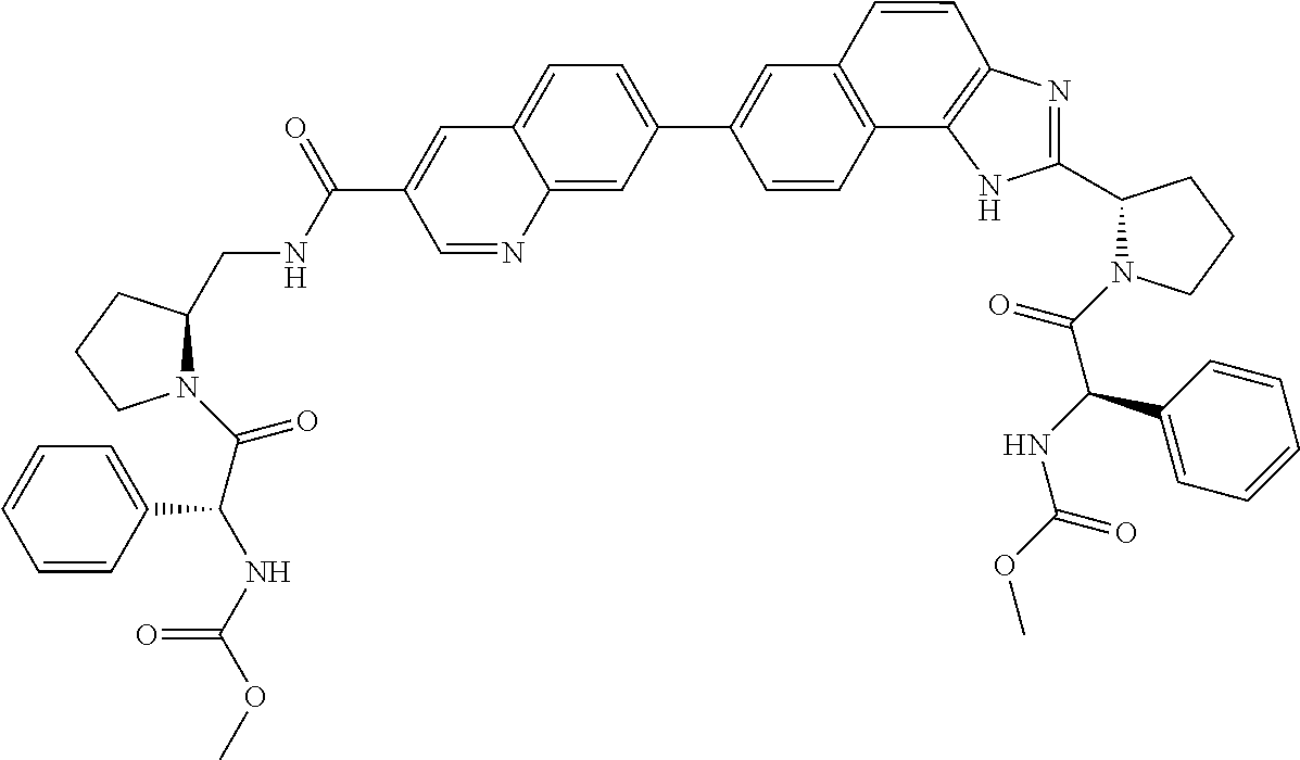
C1CCN(C(C(C2=CC=CC=C2)NC(OC)=O)=O)C1CNC(C1=CC2=CC=C(C3=CC4=C(C5=C(N=C(C6CCCN6C(=O)C(NC(OC)=O)C6=CC=CC=C6)N5)C=C4)C=C3)C=C2N=C1)=O
